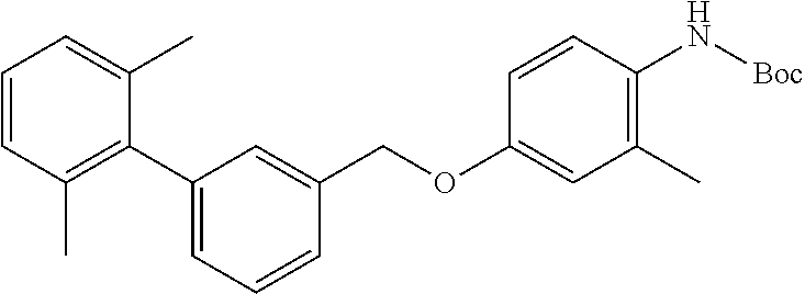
C1=CC(C)=C(C2=CC=CC(COC3=CC(C)=C(N[Boc])C=C3)=C2)C(C)=C1
